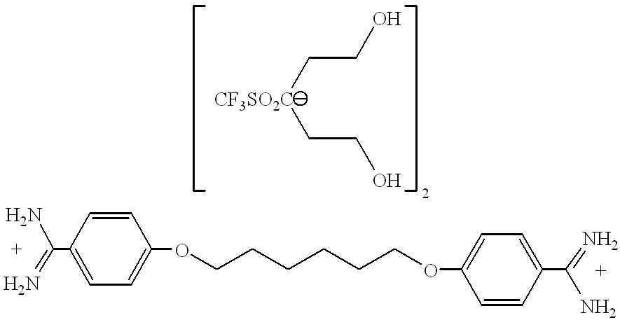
C1=CC(C(=N)N)=CC=C1OCCCCCCOC1=CC=C(C(N)=N)C=C1.[CF3SO2C](CCO)CCO
